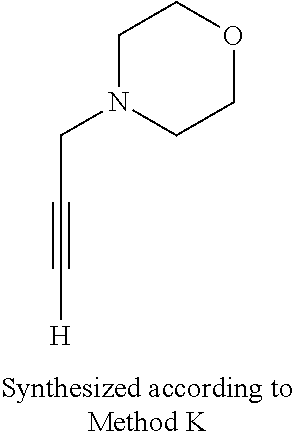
C(CN1CCOCC1)#C[H]
